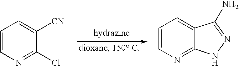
[hydrazine].C1=CN=C(Cl)C([CN])=C1.C1=CN=C2C(=C1)C(N)=NN2
